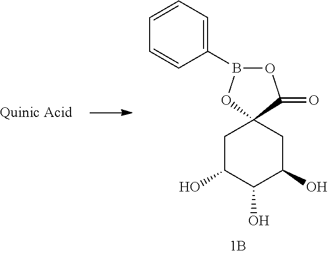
C1C(O)C(O)C(O)CC12C(=O)OB(C1=CC=CC=C1)O2
